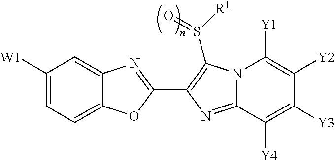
C1([W1])=CC=C2C(=C1)N=C(C1=C(S([R1])=O)N3C(=N1)C([Y4])=C([Y3])C([Y2])=C3[Y1])O2
